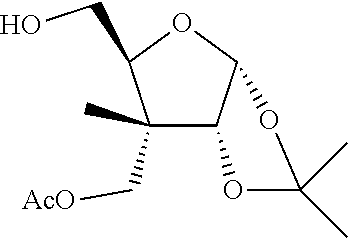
C1(C[AcO])(C)C2C(OC1CO)OC(C)(C)O2
